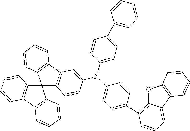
C1(C2=CC=C(N(C3=CC=C(C4=C5OC6=C(C5=CC=C4)C=CC=C6)C=C3)C3=CC4=C(C5(C6=C(C7=C5C=CC=C7)C=CC=C6)C5=C4C=CC=C5)C=C3)C=C2)=CC=CC=C1
